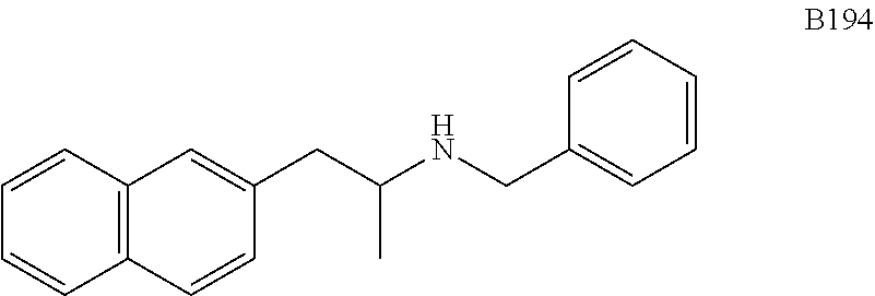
C1(CNC(CC2=CC3=C(C=CC=C3)C=C2)C)=CC=CC=C1
